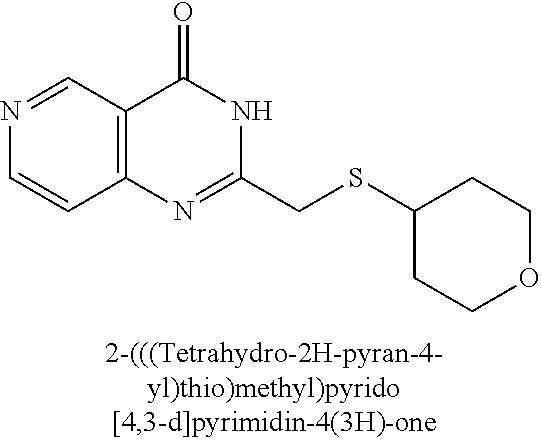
C1=CC2=C(C=N1)C(=O)NC(CSC1CCOCC1)=N2
